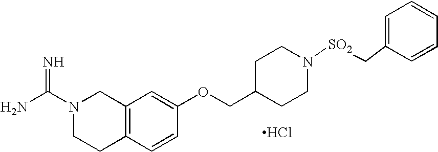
N1(C(N)=N)CCC2=C(C1)C=C(OCC1CCN([SO2]CC3=CC=CC=C3)CC1)C=C2.Cl
